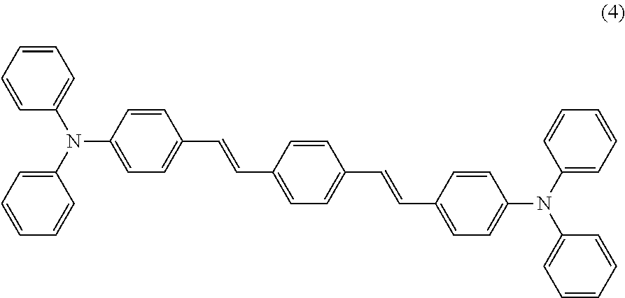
C1=CC=CC(N(C2=CC=CC=C2)C2=CC=C(C=CC3=CC=C(C=CC4=CC=C(N(C5=CC=CC=C5)C5=CC=CC=C5)C=C4)C=C3)C=C2)=C1
